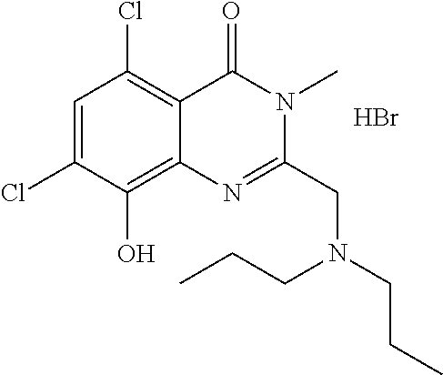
C1=C(Cl)C(O)=C2C(=C1Cl)C(=O)N(C)C(CN(CCC)CCC)=N2.Br
